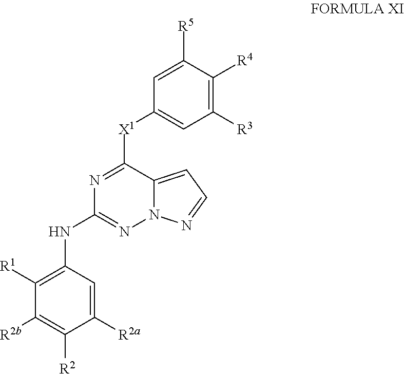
C1([R1])=C(NC2=NN3C(=CC=N3)C([X1]C3=CC([R3])=C([R4])C([R5])=C3)=N2)C=C([R2a])C([R2])=C1[R2b]
